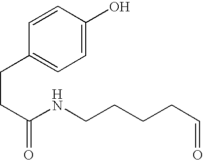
C1=CC(CCC(NCCCCC=O)=O)=CC=C1O
